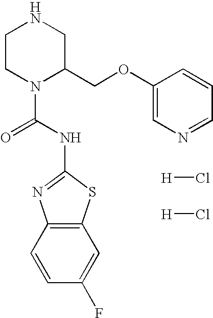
[H]Cl.[H]Cl.C1CN(C(=O)NC2=NC3=C(S2)C=C(F)C=C3)C(COC2=CN=CC=C2)CN1
